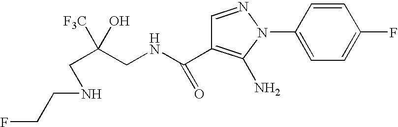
N(C(=O)C1=C(N)N(C2=CC=C(F)C=C2)N=C1)CC(CNCCF)([F3C])O
